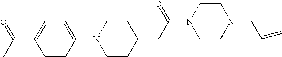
C1=CC(N2CCC(CC(N3CCN(CC=C)CC3)=O)CC2)=CC=C1C(C)=O
